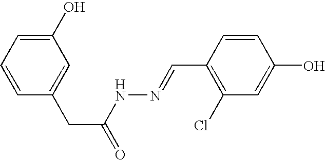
C1(O)=CC=CC(CC(=O)NN=CC2=C(Cl)C=C(O)C=C2)=C1
